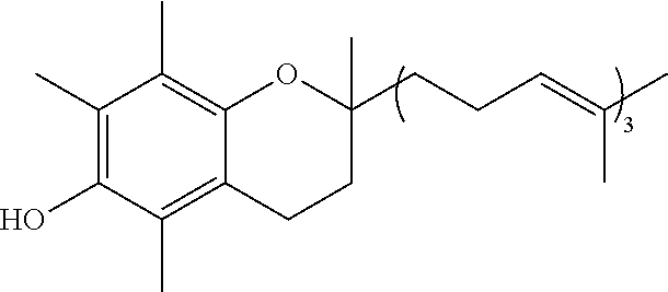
C1(C)=C(O)C(C)=C2C(=C1C)OC(C)(CCC=C(C)C)CC2
